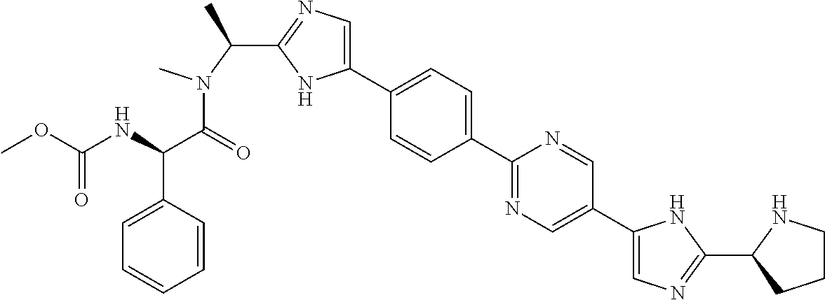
C1(C2=CC=C(C3=NC=C(C4=CN=C(C5CCCN5)N4)C=N3)C=C2)=CN=C(C(C)N(C(C(NC(OC)=O)C2=CC=CC=C2)=O)C)N1
